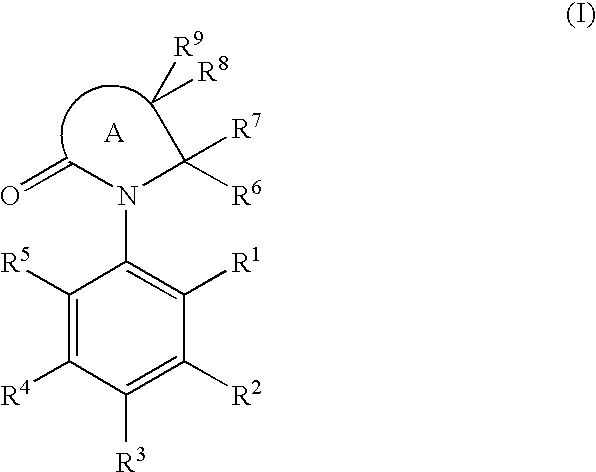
C1([R5])=C([R4])C([R3])=C([R2])C([R1])=C1N(C=O)C([R6])(C([R9])[R8])[R7]
